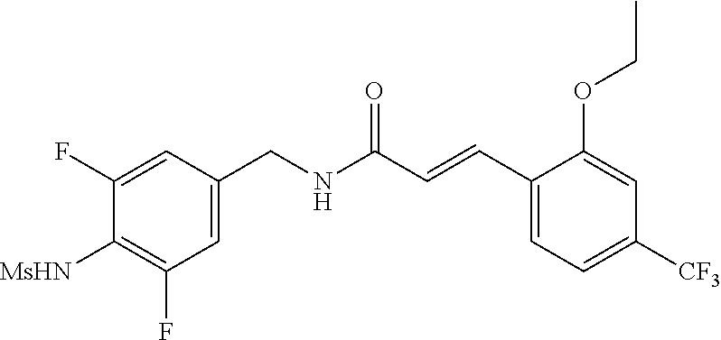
C1=C(F)C([MsHN])=C(F)C=C1CNC(=O)C=CC1=CC=C([CF3])C=C1OCC
